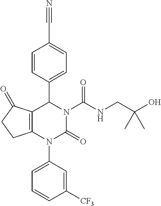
C12=C(N(C3=CC=CC([CF3])=C3)C(=O)N(C(NCC(O)(C)C)=O)C1C1=CC=C(C#N)C=C1)CCC2=O
